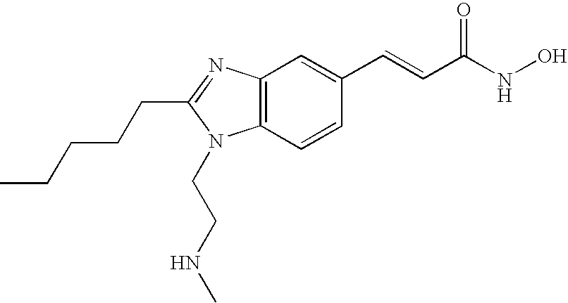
C12=C(C=CC(C=CC(=O)NO)=C1)N(CCNC)C(CCCCC)=N2
